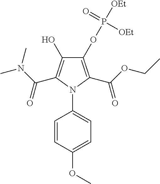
C1(OP([OEt])(=O)[OEt])=C(C(OCC)=O)N(C2=CC=C(OC)C=C2)C(C(N(C)C)=O)=C1O
